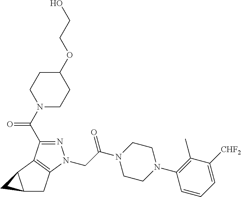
N1=C(C(N2CCC(OCCO)CC2)=O)C2=C(N1CC(N1CCN(C3=C(C)C([CHF2])=CC=C3)CC1)=O)CC1C2C1
